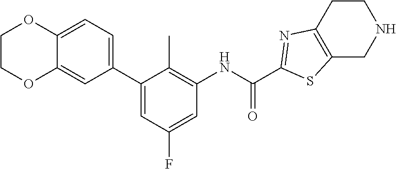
C1(C2=CC(F)=CC(NC(C3=NC4=C(CNCC4)S3)=O)=C2C)=CC=C2C(=C1)OCCO2
